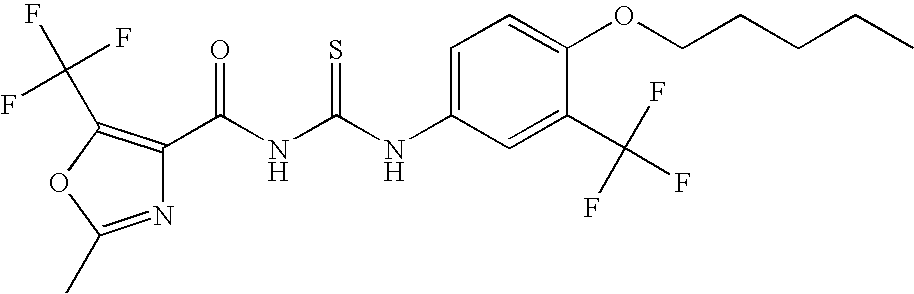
C(NC(NC1=CC=C(OCCCCC)C(C(F)(F)F)=C1)=S)(=O)C1=C(C(F)(F)F)OC(C)=N1
